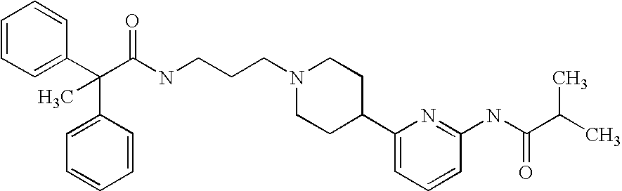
C1=CC=C(C(C(NCCCN2CCC(C3=CC=CC(NC(C(C)C)=O)=N3)CC2)=O)(C)C2=CC=CC=C2)C=C1
